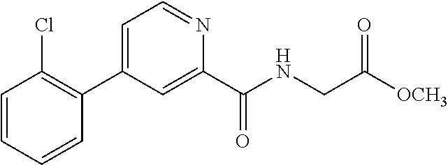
C1=CC=CC(C2=CC=NC(C(NCC([OCH3])=O)=O)=C2)=C1Cl
